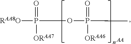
[RAA8O]P(OP(C)(=O)[ORAA6])(=O)[ORAA7].[AA]
